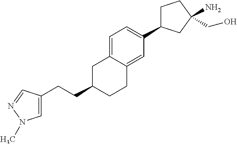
C(C1CCC2=CC(C3CCC(N)(CO)C3)=CC=C2C1)CC1=CN(C)N=C1
